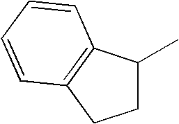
C1C(C)C2=C(C1)C=CC=C2
